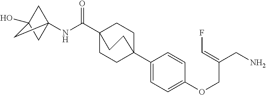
N(C(C12CCC(C3=CC=C(OCC(CN)=CF)C=C3)(CC1)CC2)=O)C12CC(O)(C1)C2
